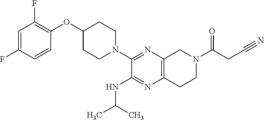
C1=C(F)C=CC(OC2CCN(C3=NC4=C(N=C3NC(C)C)CCN(C(CC#N)=O)C4)CC2)=C1F
